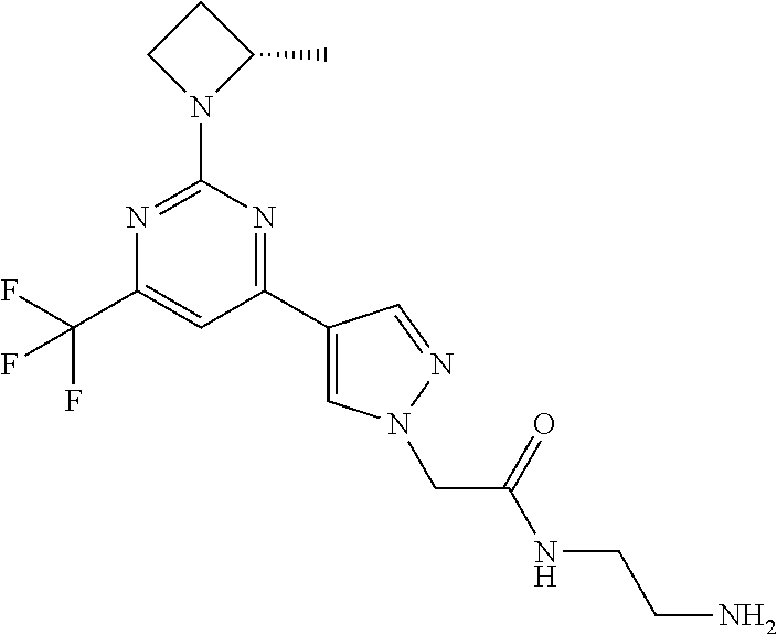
N1=C(N2C(C)CC2)N=C(C2=CN(CC(NCCN)=O)N=C2)C=C1C(F)(F)F
